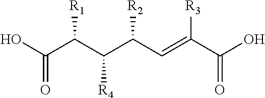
C(C(C(C(C=C(C(O)=O)[R3])[R2])[R4])[R1])(O)=O
